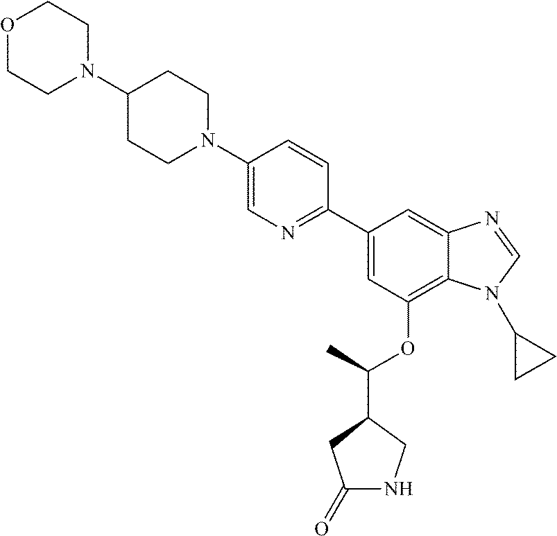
C1=C(C2=NC=C(N3CCC(N4CCOCC4)CC3)C=C2)C=C2C(=C1OC(C1CC(=O)NC1)C)N(C1CC1)C=N2
